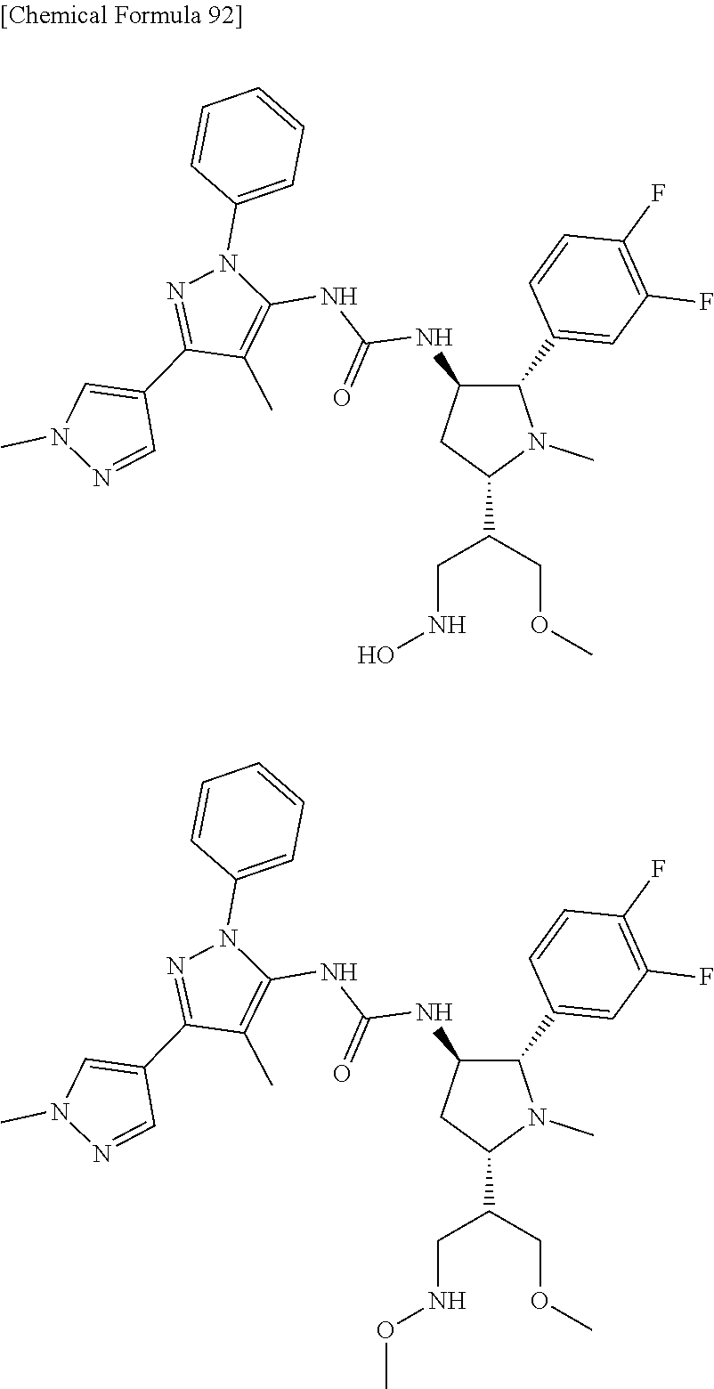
C1(C2=CC(F)=C(F)C=C2)C(NC(NC2=C(C)C(C3=CN(C)N=C3)=NN2C2=CC=CC=C2)=O)CC(C(COC)CNO)N1C.C1(C2=CC(F)=C(F)C=C2)C(NC(NC2=C(C)C(C3=CN(C)N=C3)=NN2C2=CC=CC=C2)=O)CC(C(COC)CNOC)N1C
